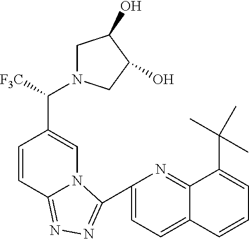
C1(C2=NN=C3C=CC(C([F3C])N4CC(O)C(O)C4)=CN32)=CC=C2C(=N1)C(C(C)(C)C)=CC=C2
